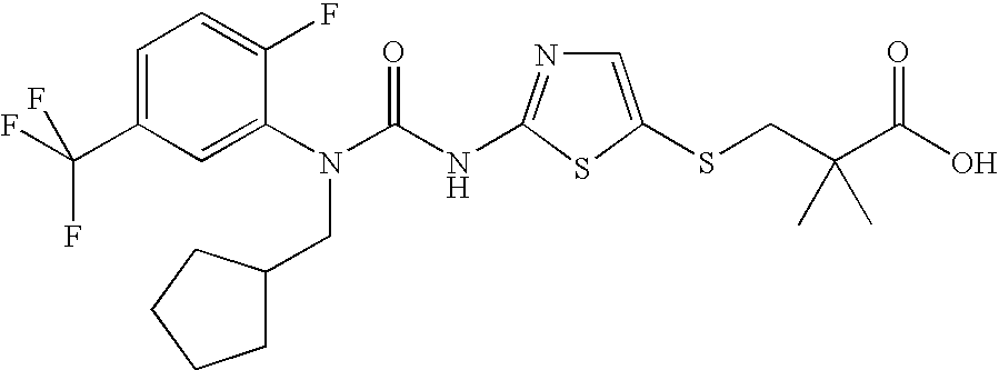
C1=C(C(F)(F)F)C=C(N(C(NC2=NC=C(SCC(C(O)=O)(C)C)S2)=O)CC2CCCC2)C(F)=C1
